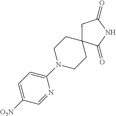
C1(=O)CC2(C(=O)N1)CCN(C1=CC=C([O2N])C=N1)CC2
